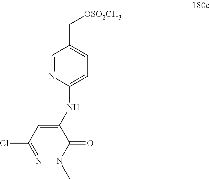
N1=C(Cl)C=C(NC2=CC=C(C[OSO2CH3])C=N2)C(=O)N1C
